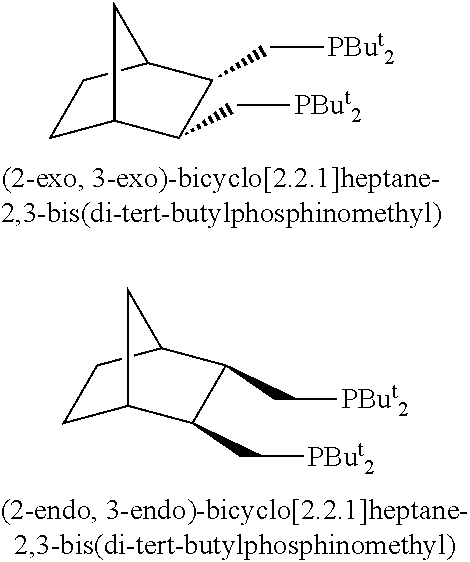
C1C2C(C[PBut2])C(C[PBut2])C(C1)C2.C1C2C(C[PBut2])C(C[PBut2])C(C1)C2
